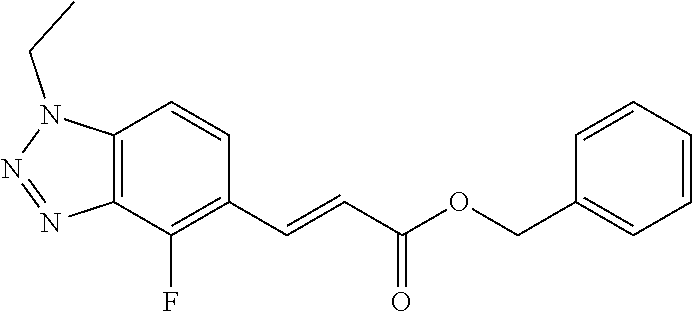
C12=C(C(F)=C(C=CC(OCC3=CC=CC=C3)=O)C=C1)N=NN2CC
